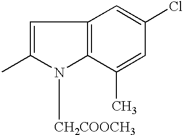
C1=C(C)N([CH2COOCH3])C2=C1C=C(Cl)C=C2C
